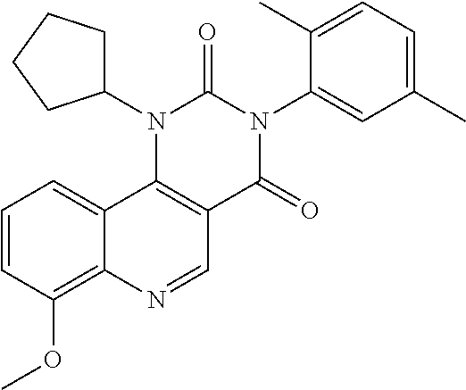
C1=CC(OC)=C2C(=C1)C1=C(C=N2)C(=O)N(C2=CC(C)=CC=C2C)C(=O)N1C1CCCC1
